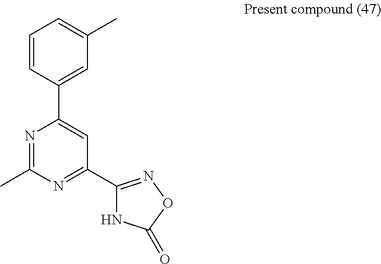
C1=CC(C2=CC(C3=NOC(=O)N3)=NC(C)=N2)=CC(C)=C1
